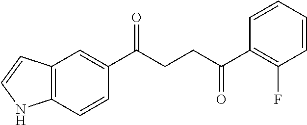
C12=C(C=CC(C(CCC(C3=C(F)C=CC=C3)=O)=O)=C1)NC=C2
